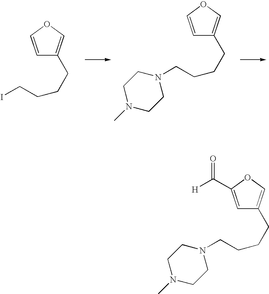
C(CCCI)C1=COC=C1.C(CCCN1CCN(C)CC1)C1=COC=C1.C(CCCN1CCN(C)CC1)C1=COC(C([H])=O)=C1
